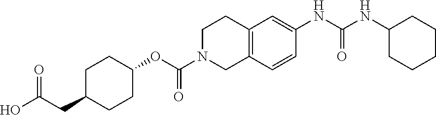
C1C(CC(O)=O)CCC(OC(N2CC3=C(CC2)C=C(NC(NC2CCCCC2)=O)C=C3)=O)C1
